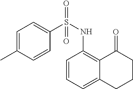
C1=CC=C2C(=C1NS(=O)(C1=CC=C(C)C=C1)=O)C(=O)CCC2
